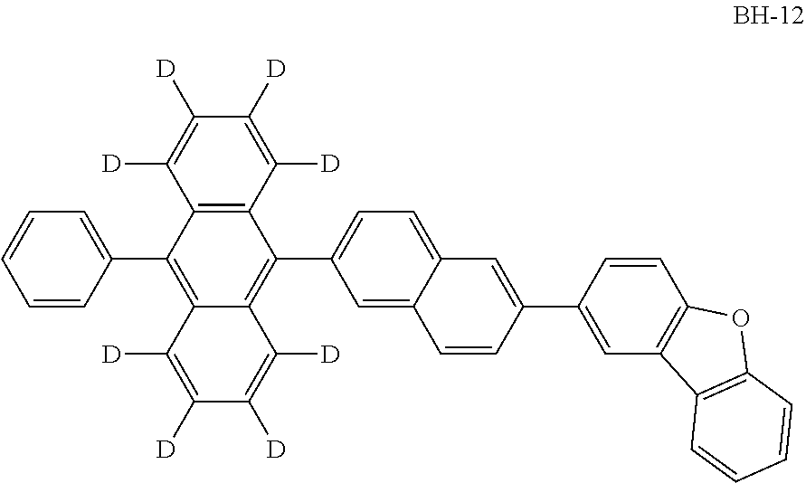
C1=CC(C2=C3C(=C(C4=CC=C5C(=C4)C=CC(C4=CC6=C(C=C4)OC4=C6C=CC=C4)=C5)C4=C2C([D])=C([D])C([D])=C4[D])C([D])=C([D])C([D])=C3[D])=CC=C1
